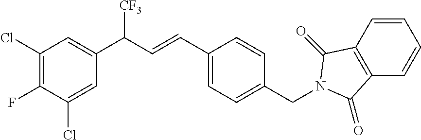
C1(CN2C(=O)C3=C(C=CC=C3)C2=O)=CC=C(C=CC(C2=CC(Cl)=C(F)C(Cl)=C2)[CF3])C=C1
